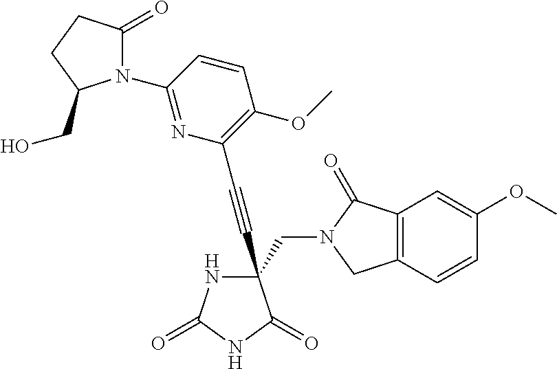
N1C(=O)NC(=O)C1(C#CC1=C(OC)C=CC(N2C(=O)CCC2CO)=N1)CN1C(=O)C2=C(C1)C=CC(OC)=C2
